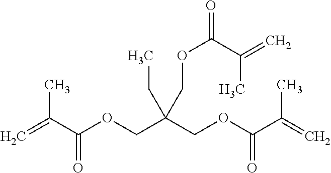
C=C(C(OCC(COC(C(=C)C)=O)(CC)COC(=O)C(C)=C)=O)C
